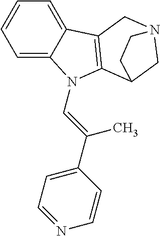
C1=C2C(=CC=C1)C1=C(C3CN(C1)CC3)N2C=C(C1=CC=NC=C1)C
